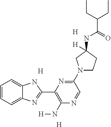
[H].[H].[H].C1=CC=C2C(=C1)NC(C1=C(N[H])N=CC(N3CCC([H])(NC(=O)C(CC)CC)C3)=N1)=N2
